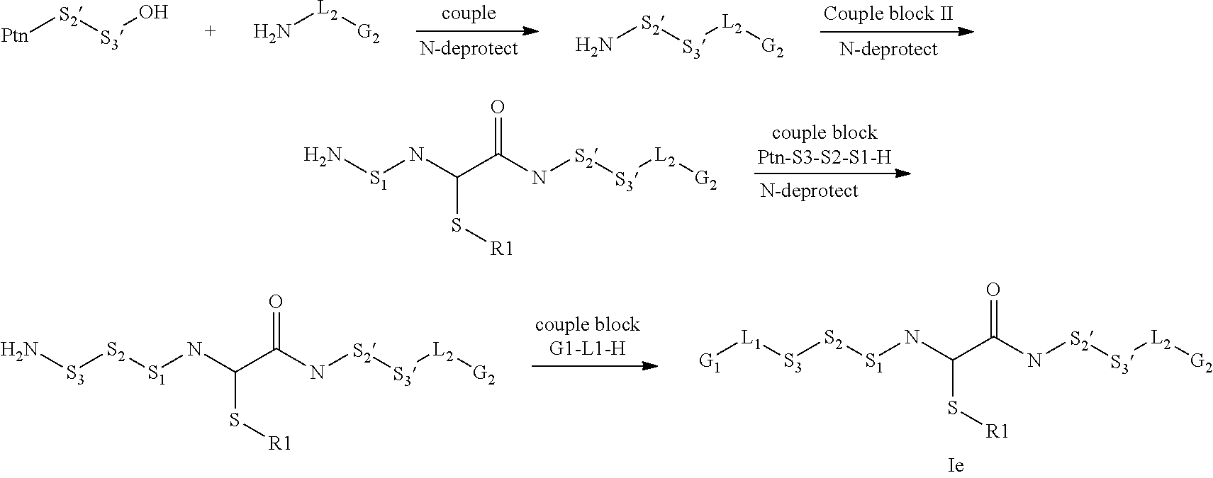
[Ptn][S2][S3]O.N[L2][G2].N[S2][S3][L2][G2].N[S1]NC(S[R1])C(=O)N[S2][S3][L2][G2].[G1][L1][S3][S2][S1]NC(S[R1])C(=O)N[S2][S3][L2][G2].N[S3][S2][S1]NC(S[R1])C(=O)N[S2][S3][L2][G2]
